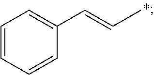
C(C)=CC1=CC=CC=C1
